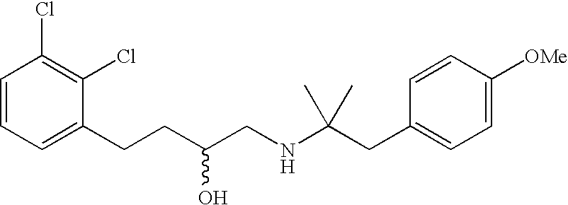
C1=CC=C(CCC(CNC(CC2=CC=C([OMe])C=C2)(C)C)O)C(Cl)=C1Cl
